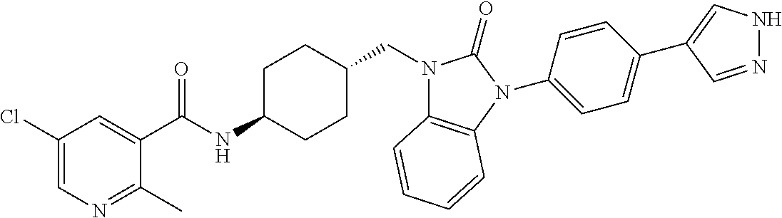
C1(Cl)=CN=C(C)C(C(NC2CCC(CN3C4=C(N(C5=CC=C(C6=CNN=C6)C=C5)C3=O)C=CC=C4)CC2)=O)=C1
